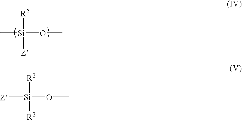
C[Si]([R2])([Z])OC.[Z][Si]([R2])([R2])OC
